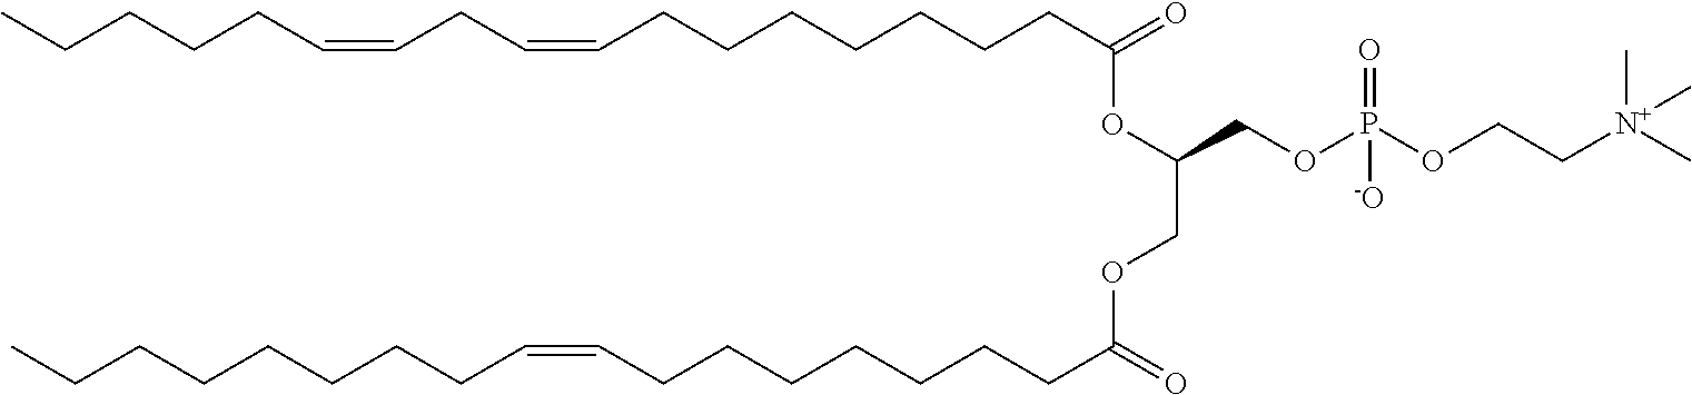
C(CCC(=O)OC(COC(CCCCCCCC=CCCCCCCCC)=O)COP(OCC[N+](C)(C)C)(=O)[-O])CCCCC=CCC=CCCCCC
